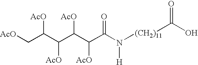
[AcO]CC(C(C(C(C(N([H])[(CH2)11]C(O)=O)=O)[AcO])[AcO])[AcO])[AcO]
